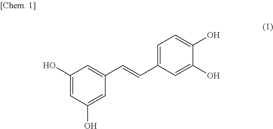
C1(O)=CC(O)=CC(C=CC2=CC=C(O)C(O)=C2)=C1
